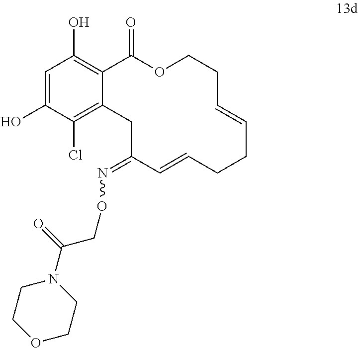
C1=C(O)C(Cl)=C2C(=C1O)C(=O)OCCC=CCCC=CC(=NOCC(N1CCOCC1)=O)C2
